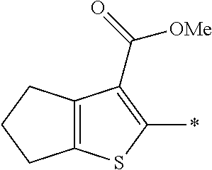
C12=C(C(C(=O)[OMe])=C(*)S1)CCC2
